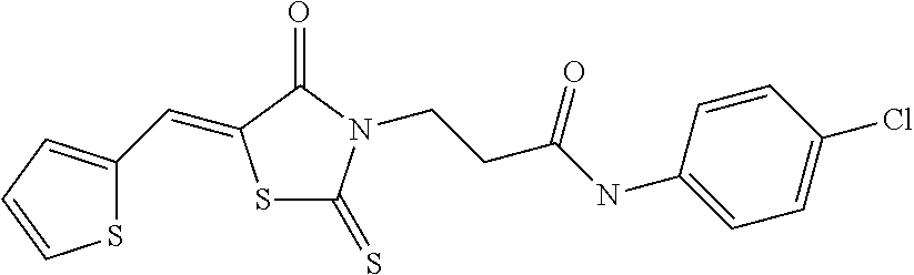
S1C(C=C2SC(=S)N(CCC(NC3=CC=C(Cl)C=C3)=O)C2=O)=CC=C1
